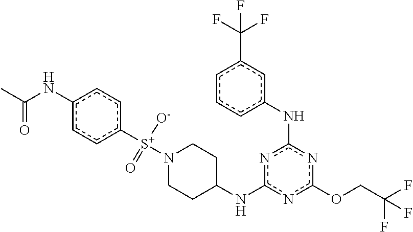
c1(NC(C)=O)ccc([S+](N2CCC(Nc3nc(OCC(F)(F)F)nc(Nc4cc(C(F)(F)F)ccc4)n3)CC2)([O-])=O)cc1
